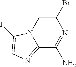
C12=NC=C(I)N1C=C(Br)N=C2N
